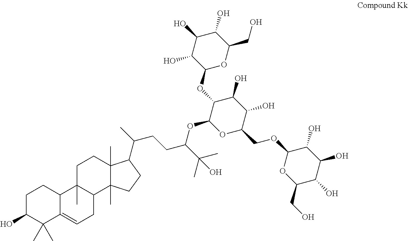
OC1CCC2C(=CCC3C2(C)CCC2(C)C3(C)CCC2C(CCC(C(C)(C)O)OC2OC(COC3C(O)C(O)C(O)C(CO)O3)C(O)C(O)C2OC2OC(CO)C(O)C(O)C2O)C)C1(C)C
